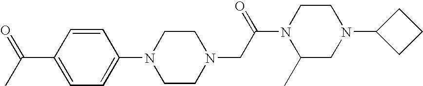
C1(N2CCN(CC(N3C(C)CN(C4CCC4)CC3)=O)CC2)=CC=C(C(C)=O)C=C1
